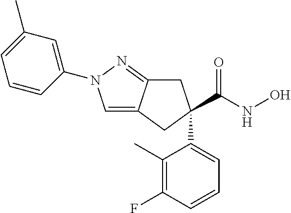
C1=C2C(=NN1C1=CC(C)=CC=C1)CC(C(NO)=O)(C1=CC=CC(F)=C1C)C2
